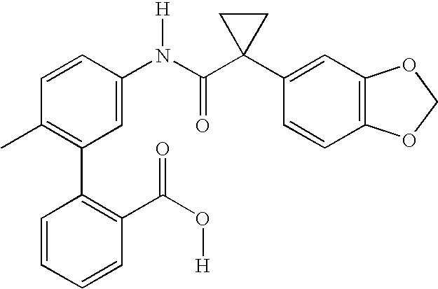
C1=CC(N(C(C2(C3=CC4=C(C=C3)OCO4)CC2)=O)[H])=CC(C2=C(C(O[H])=O)C=CC=C2)=C1C
